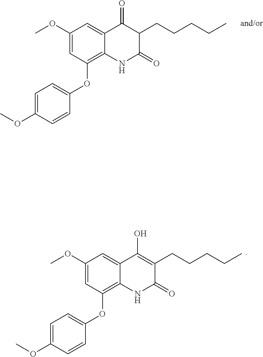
C1(OC)=CC=C(OC2=C3C(=CC(OC)=C2)C(=O)C(CCCCC)C(=O)N3)C=C1.O(C)C1=CC=C(OC2=C3C(=CC(OC)=C2)C(O)=C(CCCCC)C(=O)N3)C=C1
